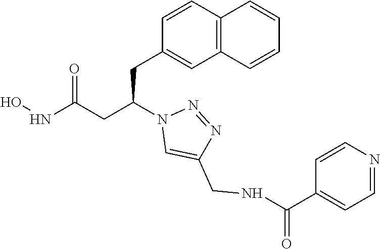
N1=NN(C(CC2=CC3=C(C=C2)C=CC=C3)CC(NO)=O)C=C1CNC(C1=CC=NC=C1)=O
